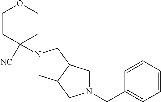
C1CC([NC])(N2CC3C(C2)CN(CC2=CC=CC=C2)C3)CCO1
